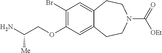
C(OC1=C(Br)C=C2C(=C1)CCN(C(=O)[OEt])CC2)C(N)[Me]
